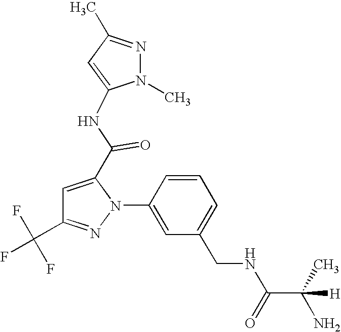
C1=CC(N2C(C(=O)NC3=CC(C)=NN3C)=CC(C(F)(F)F)=N2)=CC(CNC(C(C)(N)[H])=O)=C1
